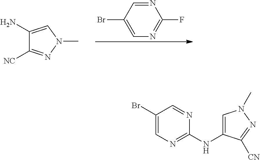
FC1=NC=C(Br)C=N1.C1(N)=CN(C)N=C1[NC].C1(NC2=NC=C(Br)C=N2)=CN(C)N=C1[CN]
